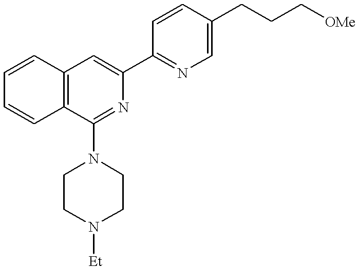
C12=C(C(N3CCN([Et])CC3)=NC(C3=NC=C(CCC[OMe])C=C3)=C1)C=CC=C2
